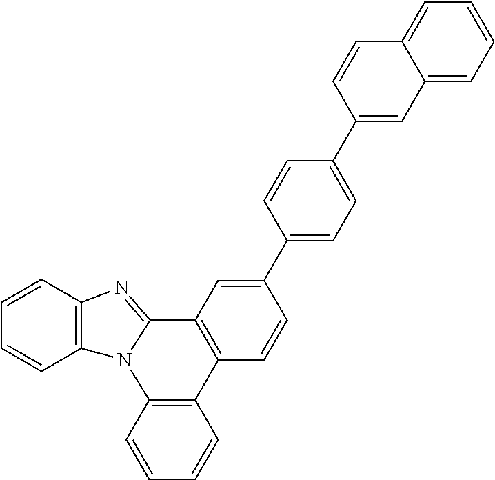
C1=CC2=C(C=C1)N1C(=NC3=C1C=CC=C3)C1=C2C=CC(C2=CC=C(C3=CC4=CC=CC=C4C=C3)C=C2)=C1
